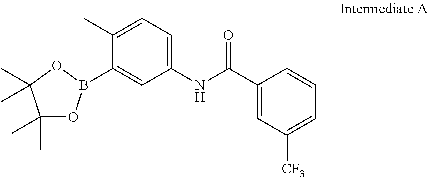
CC1(C)OB(C2=CC(NC(C3=CC([CF3])=CC=C3)=O)=CC=C2C)OC1(C)C
